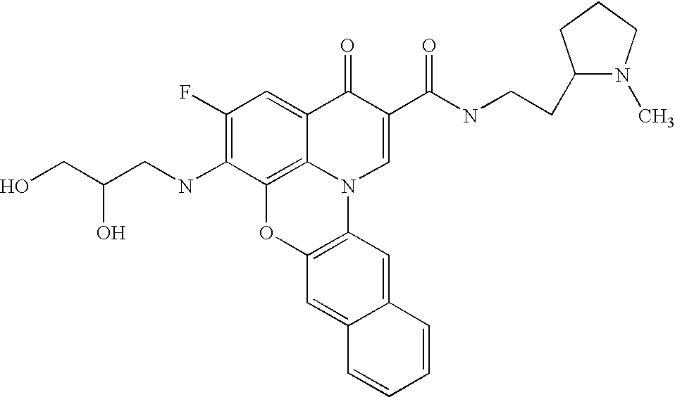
C1(F)=C(NCC(CO)O)C2=C3C(=C1)C(=O)C(C(=O)NCCC1N(C)CCC1)=CN3C1=C(O2)C=C2C(=C1)C=CC=C2
